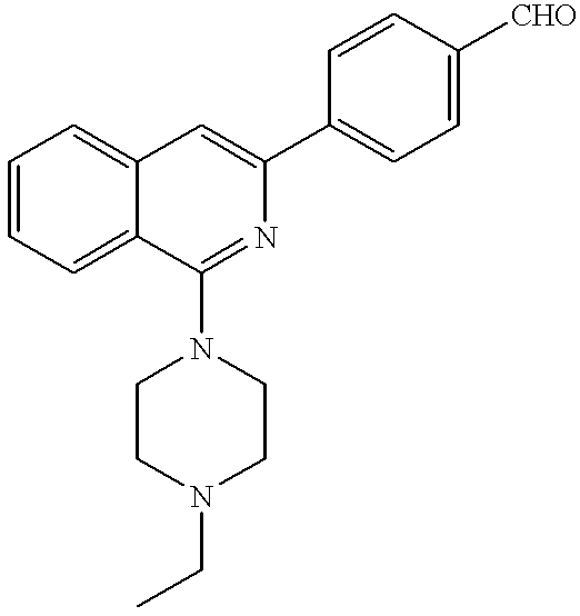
C1=CC=C2C(=C1)C=C(C1=CC=C([CHO])C=C1)N=C2N1CCN(CC)CC1
